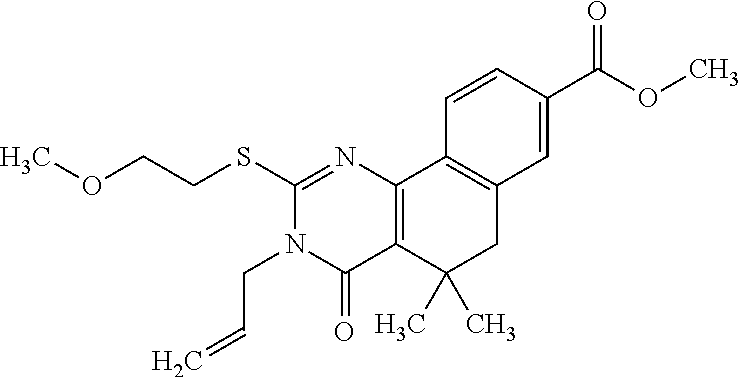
COCCSC1=NC2=C(C(=O)N1CC=C)C(C)(C)CC1=C2C=CC(C(OC)=O)=C1
